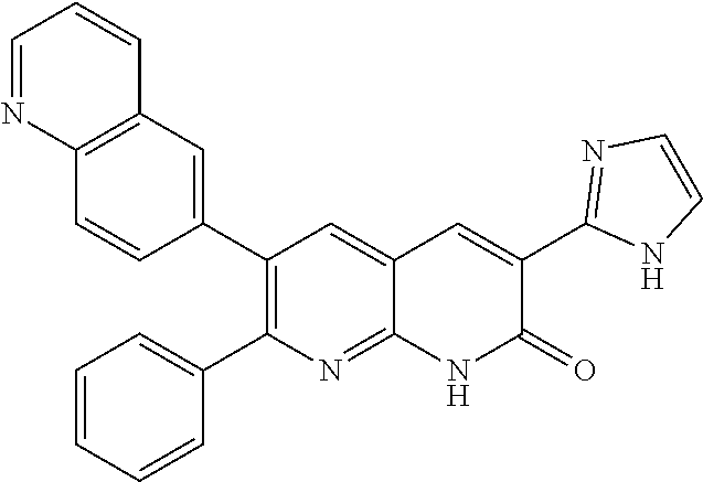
C12=C(C=C(C3=C(C4=CC=CC=C4)N=C4C(=C3)C=C(C3=NC=CN3)C(=O)N4)C=C1)C=CC=N2
